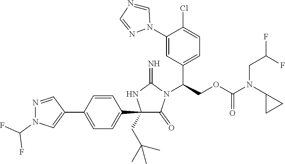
C1(C2=CC=C(C3=CN(C(F)F)N=C3)C=C2)(CC(C)(C)C)C(=O)N(C(COC(N(C2CC2)CC(F)F)=O)C2=CC=C(Cl)C(N3C=NC=N3)=C2)C(=N)N1
